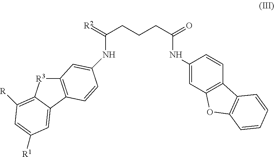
C12=C(C3=CC([R1])=CC([R])=C3[R3]1)C=CC(NC(=[R2])CCCC(=O)NC1=CC3=C(C=C1)C1=C(O3)C=CC=C1)=C2
